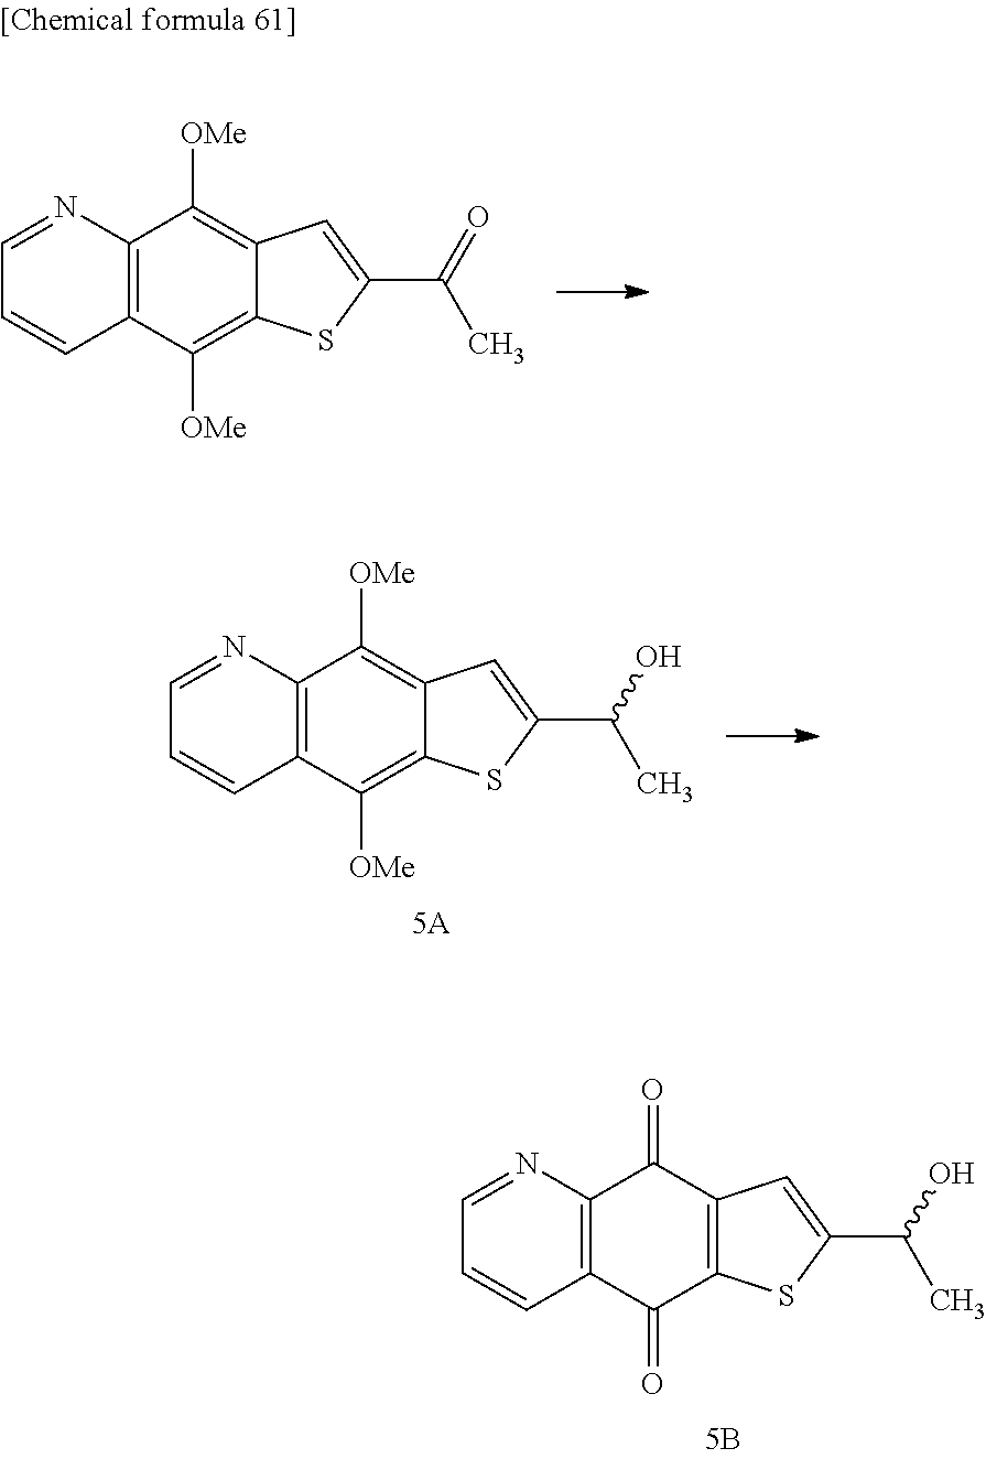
C12=C(C([OMe])=C3C(=C1[OMe])C=C(C(=O)C)S3)C=CC=N2.C12=C(C(=O)C3=C(C1=O)C=C(C(O)C)S3)C=CC=N2.C12=C(C([OMe])=C3C(=C1[OMe])C=C(C(O)C)S3)C=CC=N2
